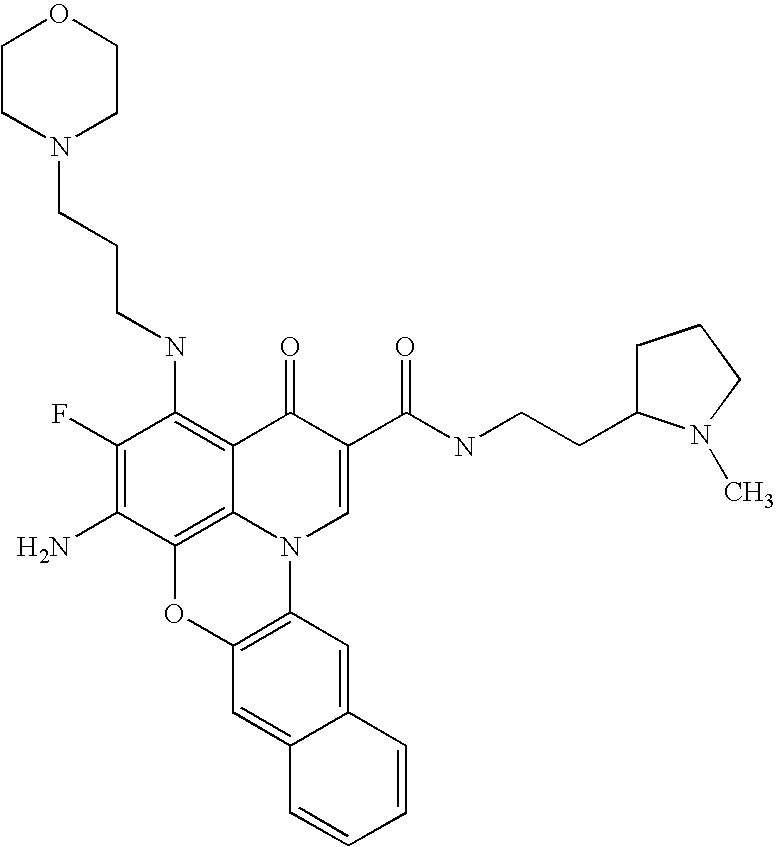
C1(F)=C(N)C2=C3C(=C1NCCCN1CCOCC1)C(=O)C(C(NCCC1CCCN1C)=O)=CN3C1=C(O2)C=C2C(=C1)C=CC=C2
